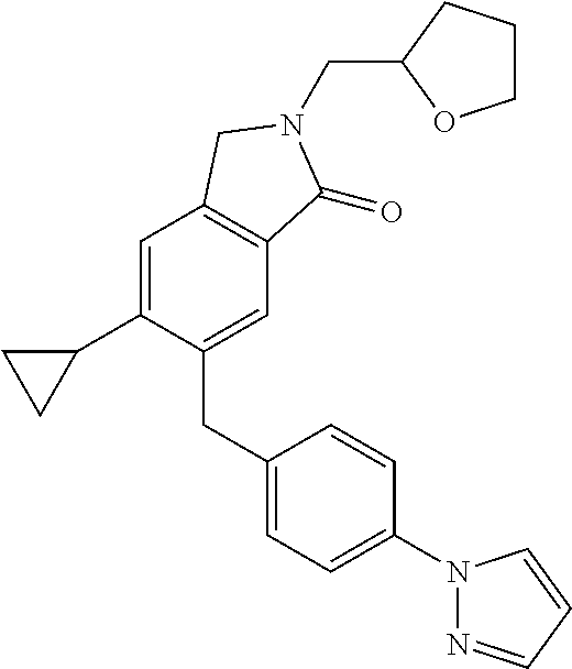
C1=C(C2CC2)C(CC2=CC=C(N3N=CC=C3)C=C2)=CC2=C1CN(CC1CCCO1)C2=O
